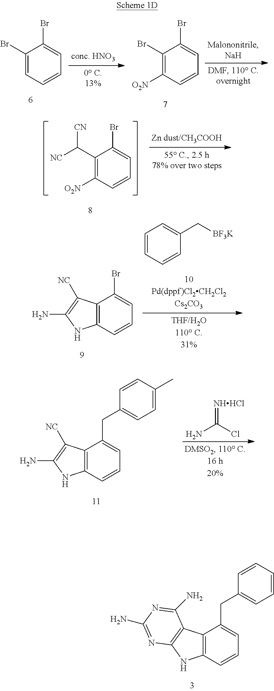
C1(Br)=C([O2N])C=CC=C1Br.C1(Br)=CC=CC=C1Br.C1(C([NC])[CN])=C([O2N])C=CC=C1Br.C1=CC=CC(C[BF3K])=C1.C12=C(C=CC=C1Br)NC(N)=C2[NC].NC(Cl)=[NHHCl].C12=C(C=CC=C1CC1=CC=C(C)C=C1)NC(N)=C2[NC].C12=C(C=CC=C1CC1=CC=CC=C1)NC1=C2C(N)=NC(N)=N1
